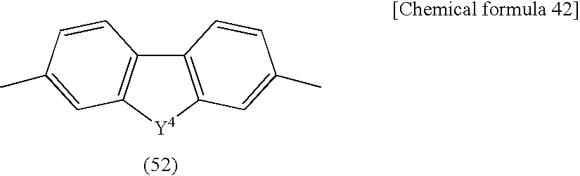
C12=C([Y4]C3=C1C=CC(C)=C3)C=C(C)C=C2
